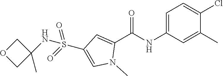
C1OCC1(C)NS(=O)(=O)C1=CN(C)C(C(NC2=CC=C(Cl)C(C)=C2)=O)=C1
